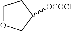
C1OCC([OCOCl])C1
